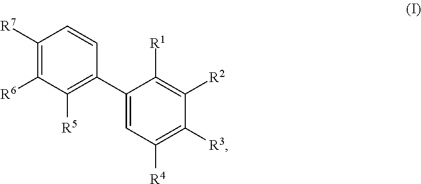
C1(C2=C([R5])C([R6])=C([R7])C=C2)=CC([R4])=C([R3])C([R2])=C1[R1]
